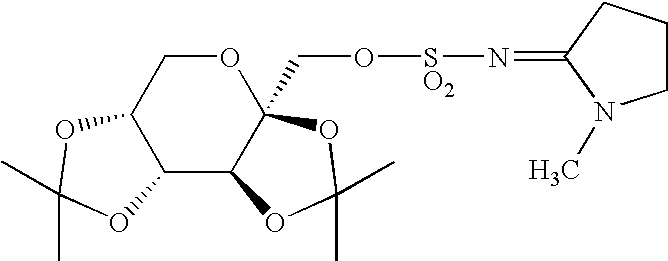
C12C(C3C(CO[SO2]N=C4N(C)CCC4)(OC1)OC(C)(C)O3)OC(C)(C)O2
